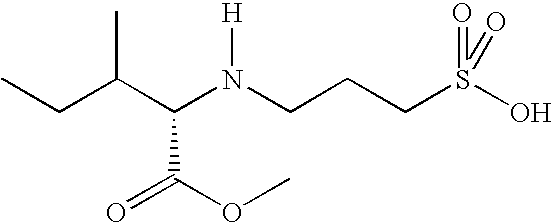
C(C(N(CCCS(O)(=O)=O)[H])C(OC)=O)(CC)C
